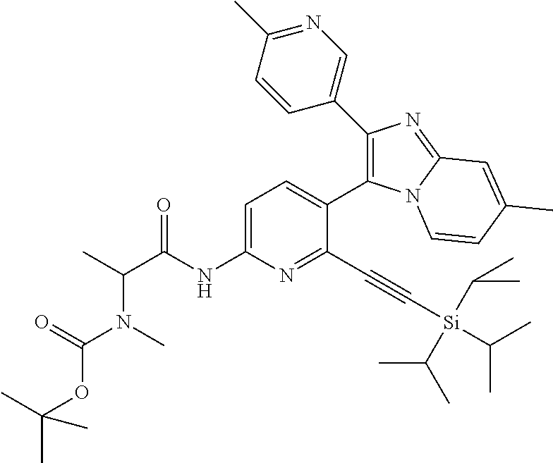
C1=C(NC(C(C)N(C)C(=O)OC(C)(C)C)=O)N=C(C#C[Si](C(C)C)(C(C)C)C(C)C)C(C2=C(C3=CN=C(C)C=C3)N=C3N2C=CC(C)=C3)=C1
